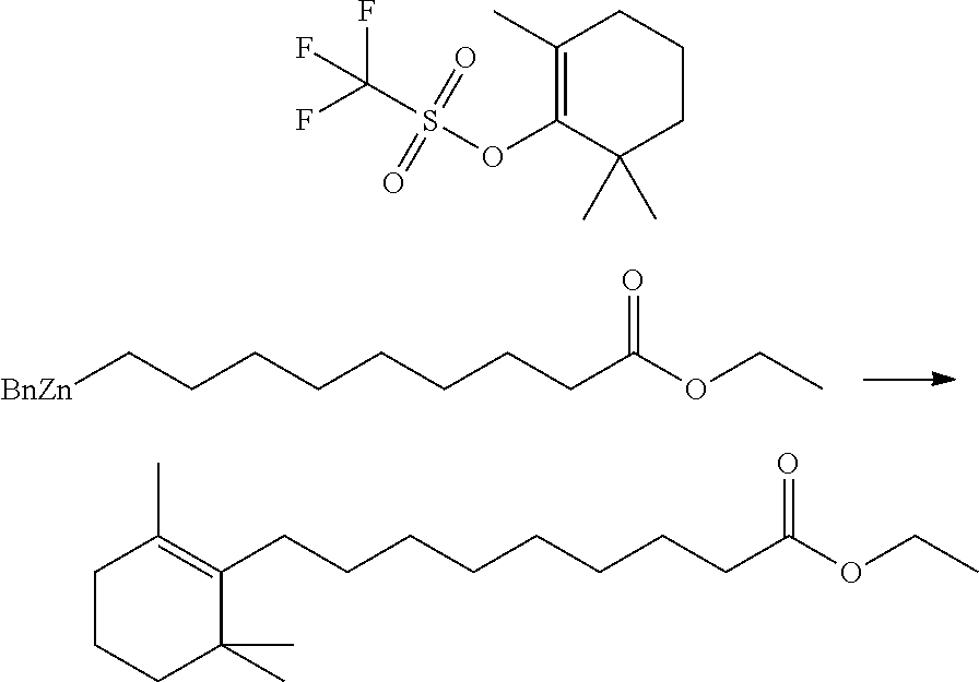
[BnZn]CCCCCCCCC(OCC)=O.C1(C)=C(OS(C(F)(F)F)(=O)=O)C(C)(C)CCC1.C1(CCCCCCCCC(OCC)=O)=C(C)CCCC1(C)C
